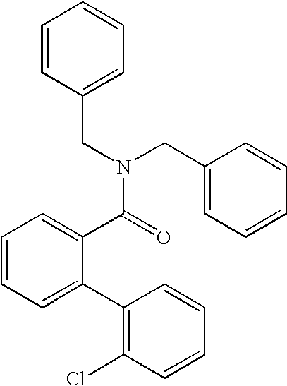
C1=C(C2=C(Cl)C=CC=C2)C(C(N(CC2=CC=CC=C2)CC2=CC=CC=C2)=O)=CC=C1
